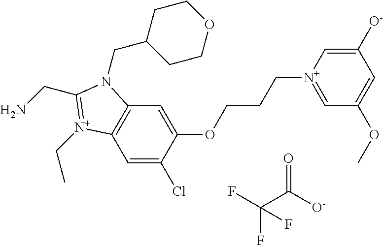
C1=C(Cl)C(OCCC[N+]2=CC(OC)=CC([O-])=C2)=CC2=C1[N+](CC)=C(CN)N2CC1CCOCC1.FC(F)(C(=O)[O-])F
